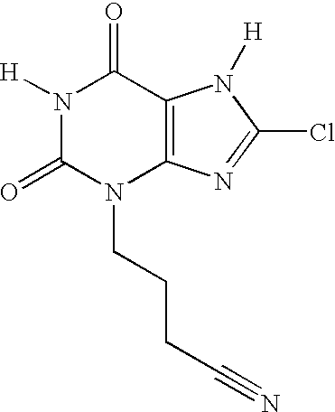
N1([H])C(=O)N(CCCC#N)C2=C(C1=O)N([H])C(Cl)=N2
